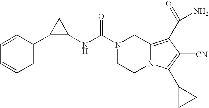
N1(C(NC2C(C3=CC=CC=C3)C2)=O)CCN2C(=C(C(N)=O)C([CN])=C2C2CC2)C1
